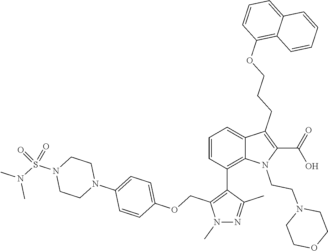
C1=CC(C2=C(COC3=CC=C(N4CCN(S(N(C)C)(=O)=O)CC4)C=C3)N(C)N=C2C)=C2C(=C1)C(CCCOC1=C3C(=CC=C1)C=CC=C3)=C(C(O)=O)N2CCN1CCOCC1
